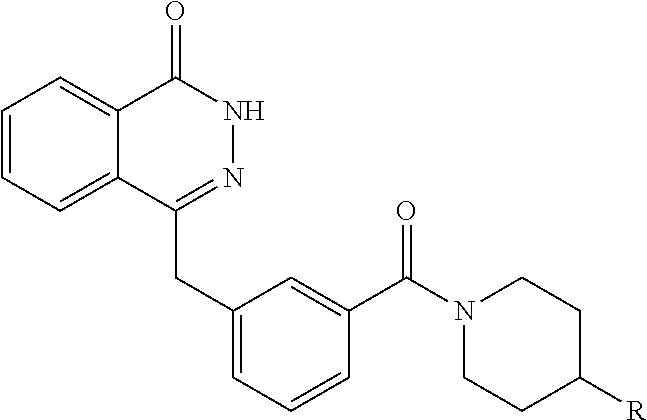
C1=CC=C2C(=C1)C(=O)NN=C2CC1=CC=CC(C(N2CCC([R])CC2)=O)=C1
